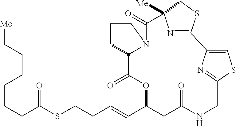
C(=CC1OC(=O)C2CCCN2C(=O)C2([Me])N=C(SC2)C2=CSC(=N2)CNC(=O)C1)CCSC(CCCCCC[Me])=O
